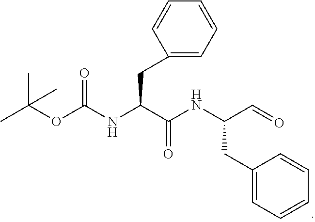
C(OC(NC(C(NC(C=O)CC1=CC=CC=C1)=O)CC1=CC=CC=C1)=O)(C)(C)C
